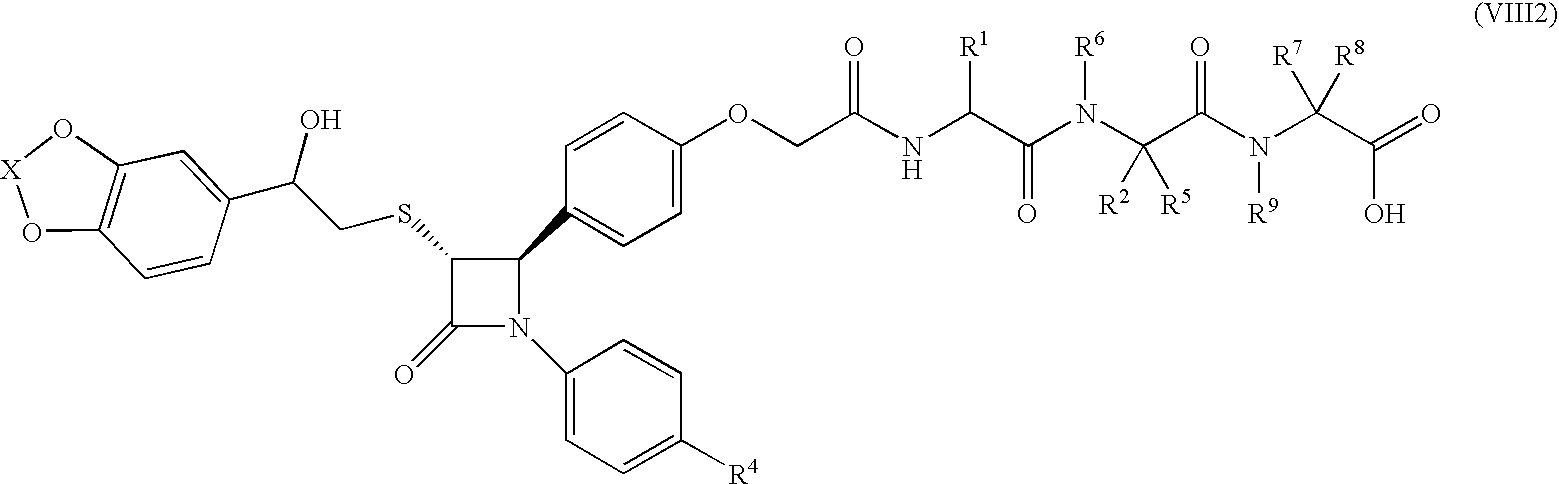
C1(SCC(C2=CC3=C(C=C2)O[X]O3)O)C(=O)N(C2=CC=C([R4])C=C2)C1C1=CC=C(OCC(NC(C(N(C(C(N(C(C(=O)O)([R8])[R7])[R9])=O)([R5])[R2])[R6])=O)[R1])=O)C=C1
